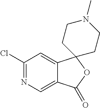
ClC1=NC=C2C(=C1)C1(OC2=O)CCN(C)CC1
